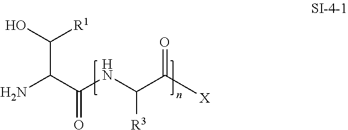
NC(C(=O)NC(C([X])=O)[R3])C(O)[R1]
